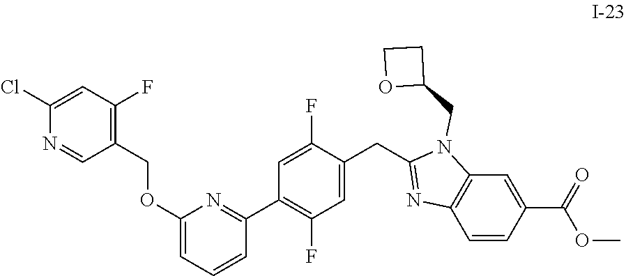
C1(OCC2=C(F)C=C(Cl)N=C2)=CC=CC(C2=C(F)C=C(CC3=NC4=C(N3CC3CCO3)C=C(C(=O)OC)C=C4)C(F)=C2)=N1
